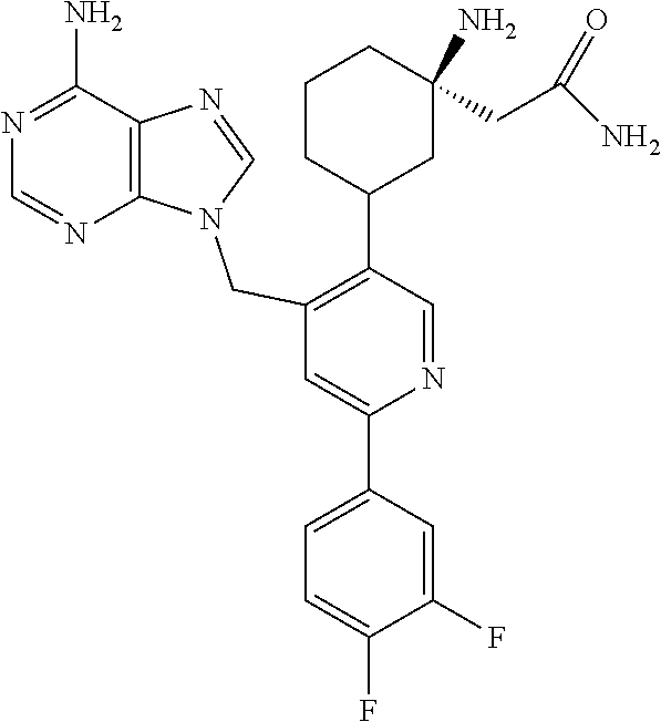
C1(CN2C=NC3=C2N=CN=C3N)=C(C2CC(N)(CC(N)=O)CCC2)C=NC(C2=CC=C(F)C(F)=C2)=C1
